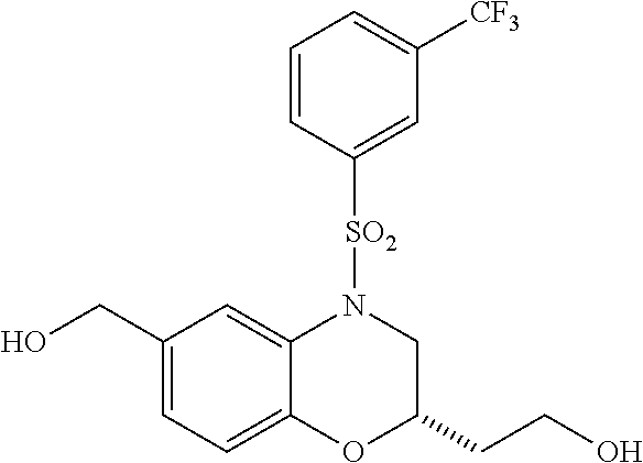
OCC1=CC=C2C(=C1)N([SO2]C1=CC([CF3])=CC=C1)CC(CCO)O2
